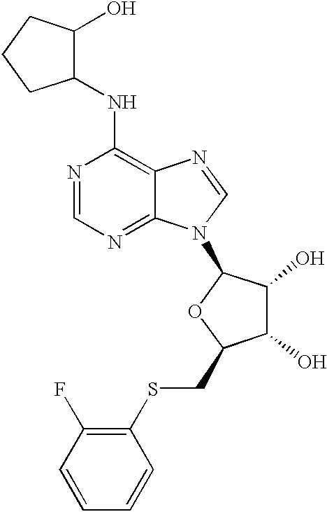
N1=CN=C2C(=C1NC1C(O)CCC1)N=CN2C1OC(CSC2=C(F)C=CC=C2)C(O)C1O
